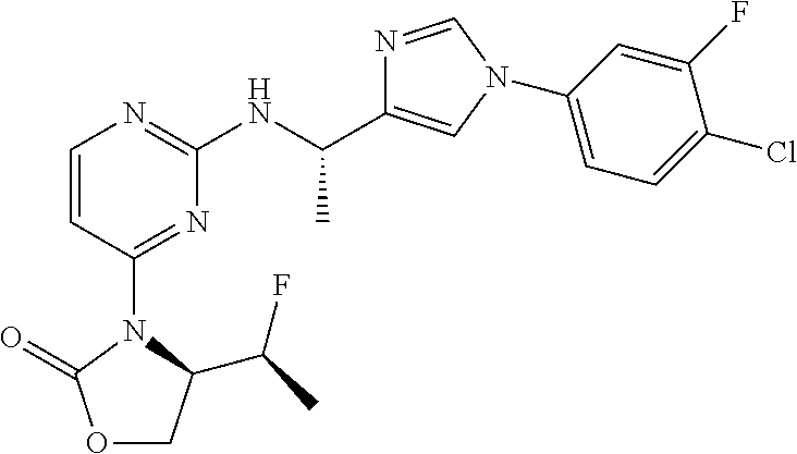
O1CC(C(F)C)N(C2=NC(NC(C)C3=CN(C4=CC=C(Cl)C(F)=C4)C=N3)=NC=C2)C1=O
